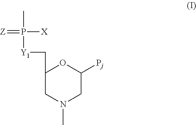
C1(C[Y1]P([X])(=[Z])C)CN(C)CC([Pj])O1
